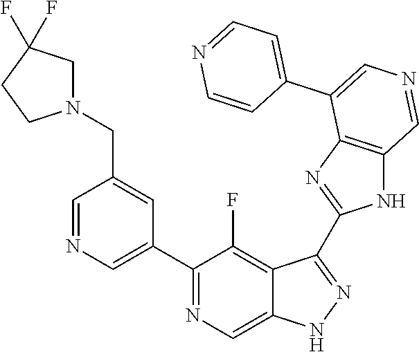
C1(C2=CN=CC(CN3CC(F)(F)CC3)=C2)=NC=C2C(=C1F)C(C1=NC3=C(N1)C=NC=C3C1=CC=NC=C1)=NN2
